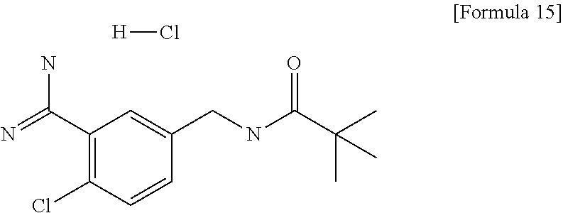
C1(C(=N)N)=C(Cl)C=CC(CNC(C(C)(C)C)=O)=C1.[H]Cl
